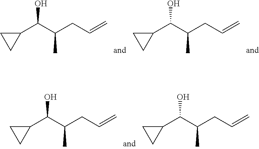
C1(C(C(CC=C)C)O)CC1.C1(C(C(CC=C)C)O)CC1.C1(C(C(CC=C)C)O)CC1.C1(C(C(CC=C)C)O)CC1
